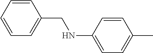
C1=CC=CC(CNC2=CC=C(C)C=C2)=C1
